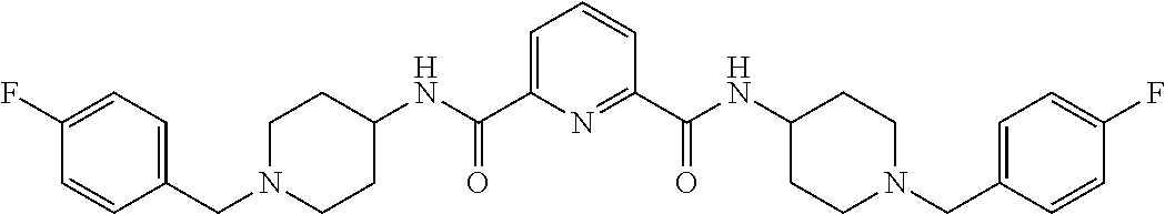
C1=CC(CN2CCC(NC(C3=CC=CC(C(NC4CCN(CC5=CC=C(F)C=C5)CC4)=O)=N3)=O)CC2)=CC=C1F
